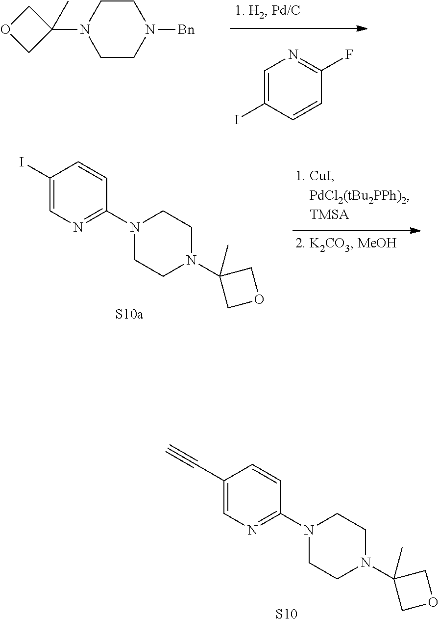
C1(C#C)=CN=C(N2CCN(C3(C)COC3)CC2)C=C1.[S10].C1CN([Bn])CCN1C1(C)COC1.C1=C(I)C=CC(F)=N1.C1(I)=CN=C(N2CCN(C3(C)COC3)CC2)C=C1.[S10a]
